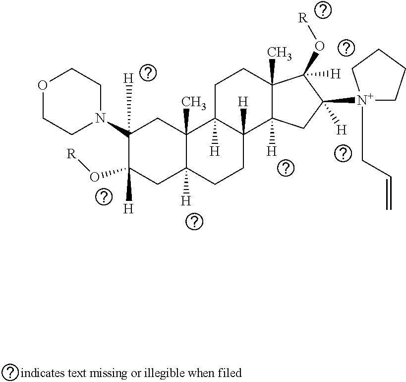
O1CCN(C2([H])C(O[R])([H])CC3([H])C(C)(C2)C2([H])C([H])(CC3)C3([H])C(C)(CC2)C(O[R])([H])C([N+]2(CC=C)CCCC2)([H])C3)CC1
